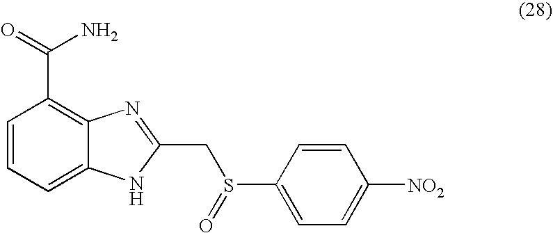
C1=CC=C2C(=C1C(=O)N)N=C(CS(C1=CC=C([NO2])C=C1)=O)[N H]2
